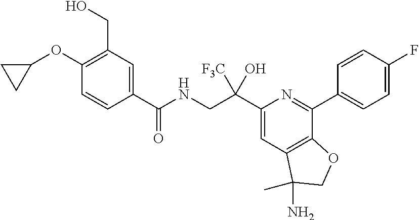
C1(OC2=C(CO)C=C(C(NCC(C3=CC4=C(C(C5=CC=C(F)C=C5)=N3)OCC4(N)C)([F3C])O)=O)C=C2)CC1
